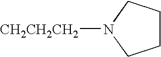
C1CCN([CH2CH2CH2])C1
